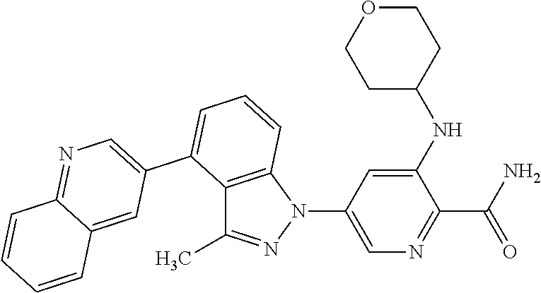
C1(NC2CCOCC2)=CC(N2C3=C(C(C)=N2)C(C2=CN=C4C(=C2)C=CC=C4)=CC=C3)=CN=C1C(N)=O
